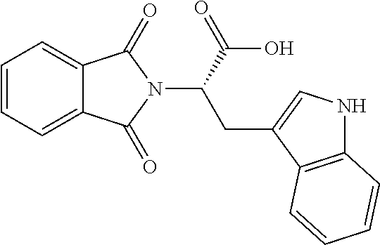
C1=CC=C2C(=C1)C(=O)N(C(C(=O)O)CC1=CNC3=C1C=CC=C3)C2=O
